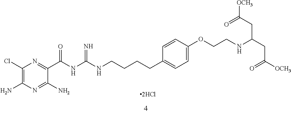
C1(N)=NC(N)=C(Cl)N=C1C(NC(NCCCCC1=CC=C(OCCNC(CC([OCH3])=O)CC([OCH3])=O)C=C1)=N)=O
